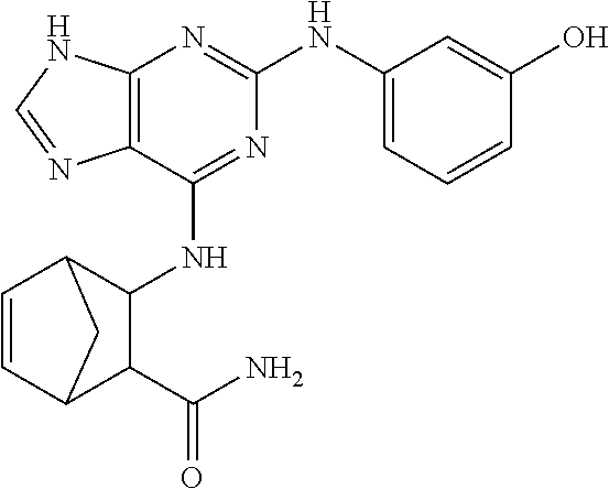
C12=C(N=C(NC3=CC=CC(O)=C3)N=C1NC1C3C=CC(C1C(N)=O)C3)NC=N2
